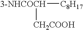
[3-NHCOCH]([C8H17])[CH2COOH]
